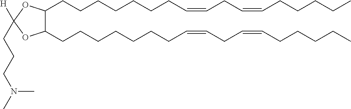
C1(CCCCCCCC=CCC=CCCCCC)C(CCCCCCCC=CCC=CCCCCC)OC(CCCN(C)C)([H])O1
